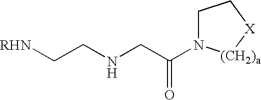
C1N(C(CNCC[RHN])=O)[(CH2)a][X]C1
